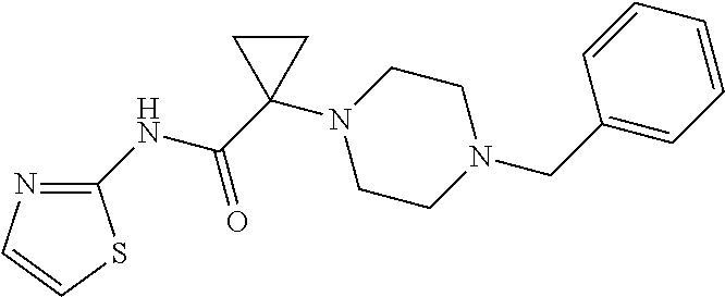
C(=O)(C1(N2CCN(CC3=CC=CC=C3)CC2)CC1)NC1=NC=CS1
